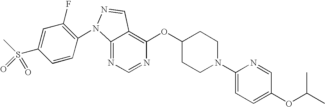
C12=NC=NC(OC3CCN(C4=CC=C(OC(C)C)C=N4)CC3)=C1C=NN2C1=C(F)C=C(S(C)(=O)=O)C=C1
